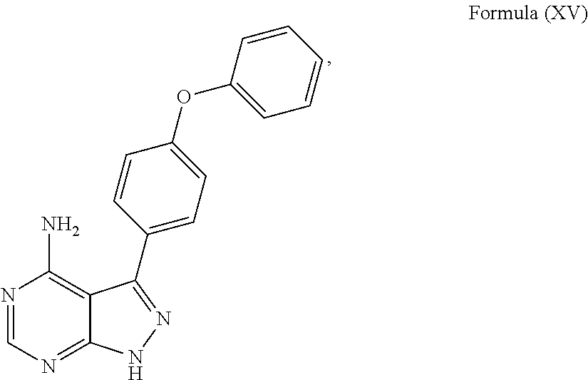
C1(OC2=CC=CC=C2)=CC=C(C2=NNC3=NC=NC(N)=C32)C=C1
